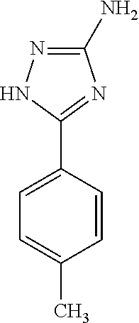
C1=CC(C2=NC(N)=NN2)=CC=C1C
